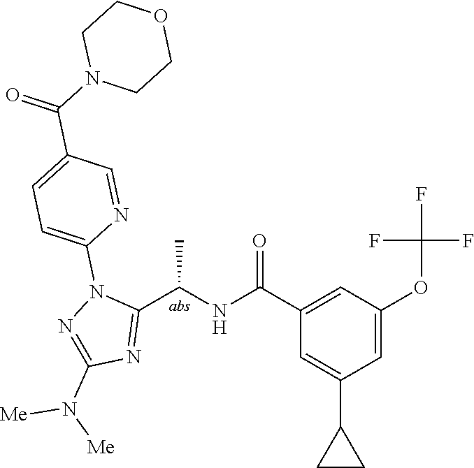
C1(C(=O)NC(C2=NC(N([Me])[Me])=NN2C2=CC=C(C(=O)N3CCOCC3)C=N2)C)=CC(OC(F)(F)F)=CC(C2CC2)=C1
